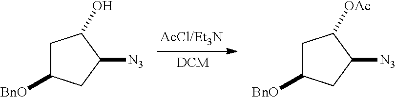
C1C([BnO])CC([N3])C1[OAc].C1C([BnO])CC([N3])C1O
